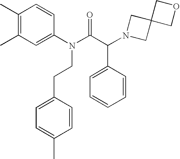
C1(C)=C(C)C=C(N(C(C(N2CC3(C2)COC3)C2=CC=CC=C2)=O)CCC2=CC=C(C)C=C2)C=C1
